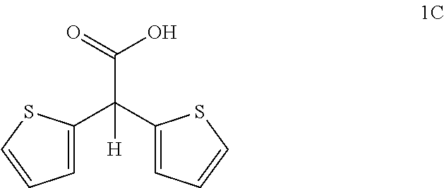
OC(C(C1=CC=CS1)(C1=CC=CS1)[H])=O
